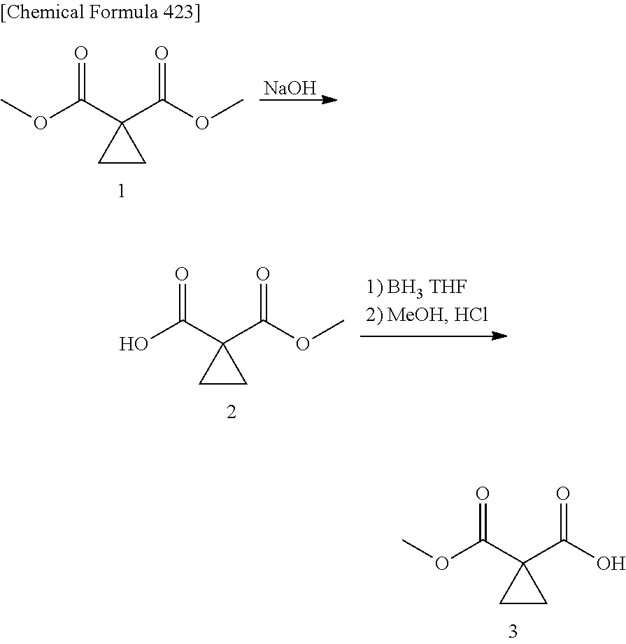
O(C(C1(C(O)=O)CC1)=O)C.COC(C1(C(OC)=O)CC1)=O.[NaOH].OC(C1(C(OC)=O)CC1)=O
